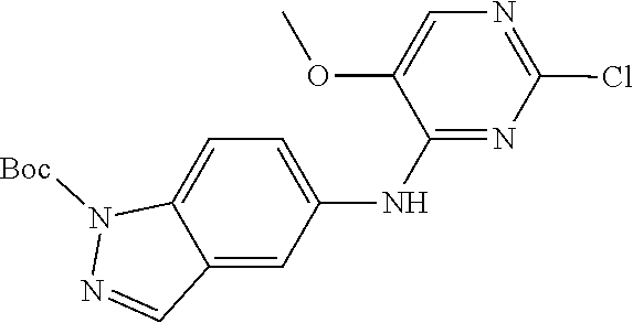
C1=C2C(=CC(NC3=NC(Cl)=NC=C3OC)=C1)C=NN2[Boc]
